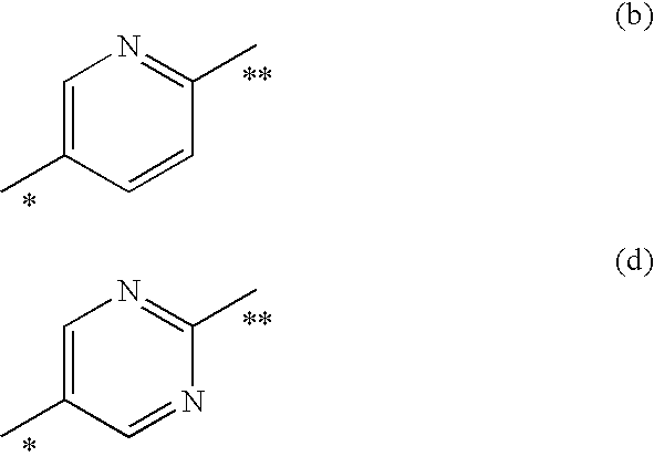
C1=C(C)C=CC(C)=N1.C1=C(C)C=NC(C)=N1
